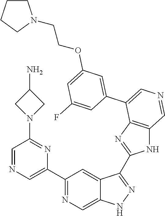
C1(C2=CN=CC(N3CC(N)C3)=N2)=NC=C2C(=C1)C(C1=NC3=C(N1)C=NC=C3C1=CC(OCCN3CCCC3)=CC(F)=C1)=NN2
